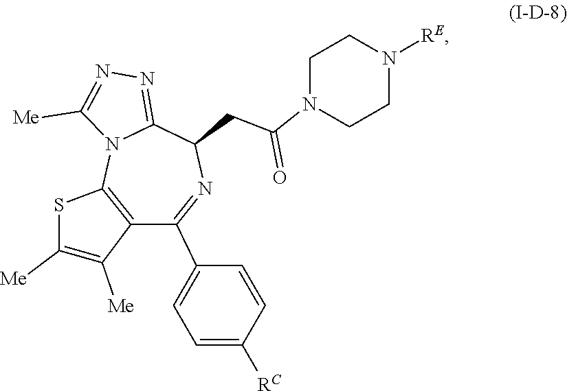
C12=C(N3C(=NN=C3[Me])C(CC(=O)N3CCN([RE])CC3)N=C1C1=CC=C([RC])C=C1)SC([Me])=C2[Me]
